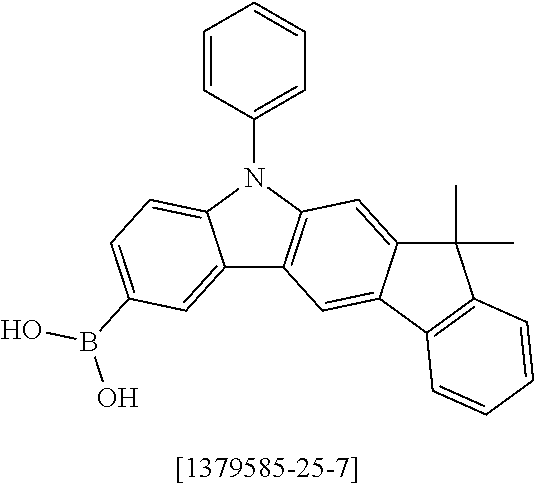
C1=CC(N2C3=CC=C(B(O)O)C=C3C3=C2C=C2C(=C3)C3=C(C2(C)C)C=CC=C3)=CC=C1
